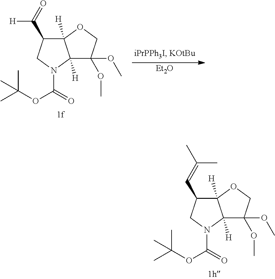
C12([H])C(C(=O)[H])CN(C(=O)OC(C)(C)C)C1([H])C(OC)(OC)CO2.[Et2O].C12([H])C(C=C(C)C)CN(C(=O)OC(C)(C)C)C1([H])C(OC)(OC)CO2
